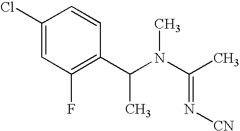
C1(Cl)=CC(F)=C(C(N(C(C)=N[CN])C)C)C=C1
